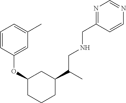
C1=CC(OC2CCCC(C(C)CNCC3=NC=NC=C3)C2)=CC(C)=C1
